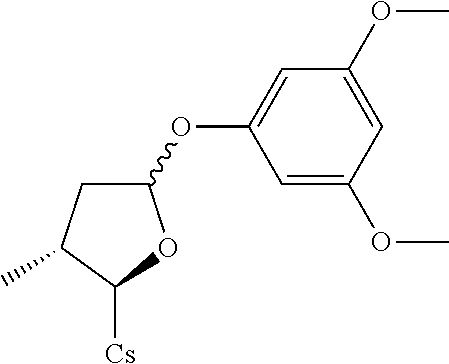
C1(OC2=CC(OC)=CC(OC)=C2)CC(C)C([Cs])O1
